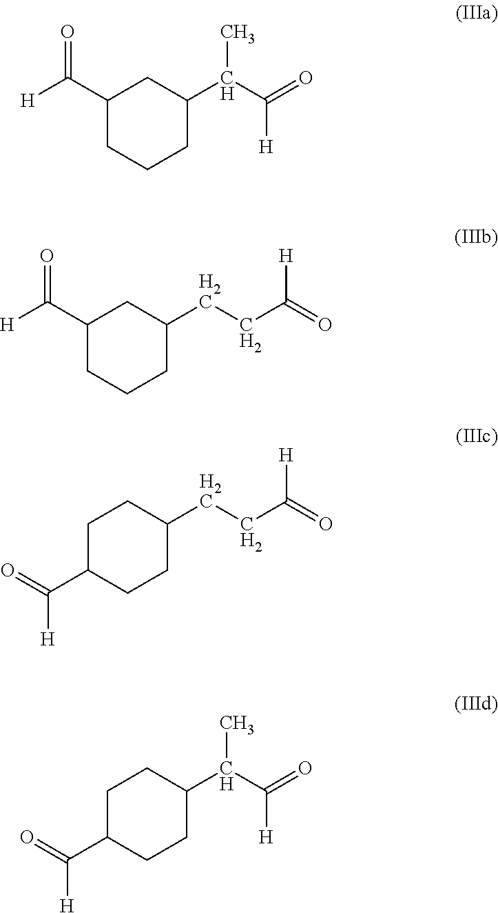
C1(C([H])=O)CCCC(C(C(=O)[H])C)C1.C1(C([H])=O)CCCC(CCC(=O)[H])C1.C1C(C(=O)[H])CCC(CCC(=O)[H])C1.C1C(C(=O)[H])CCC(C(C(=O)[H])C)C1
